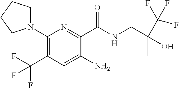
C1(N2CCCC2)=C(C(F)(F)F)C=C(N)C(C(NCC(C)(O)C(F)(F)F)=O)=N1
